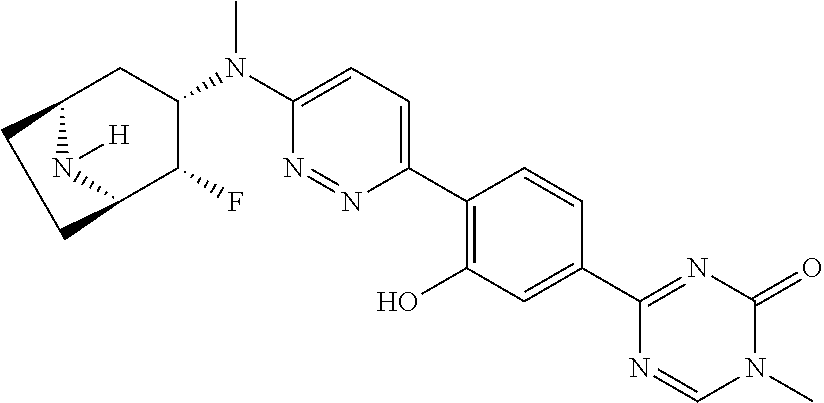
C12N([H])C(C(F)C(N(C3=CC=C(C4=C(O)C=C(C5=NC(=O)N(C)C=N5)C=C4)N=N3)C)C1)CC2
